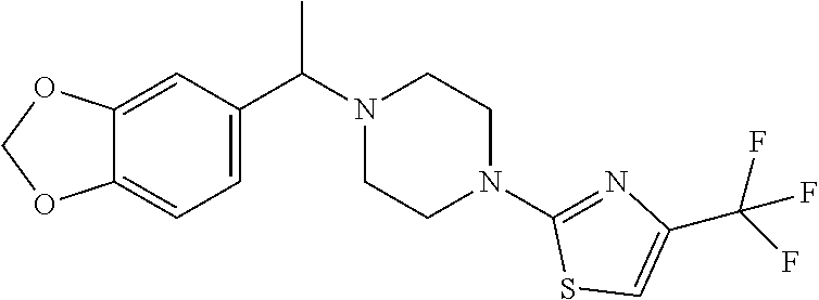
C12=CC(C(N3CCN(C4=NC(C(F)(F)F)=CS4)CC3)C)=CC=C1OCO2
